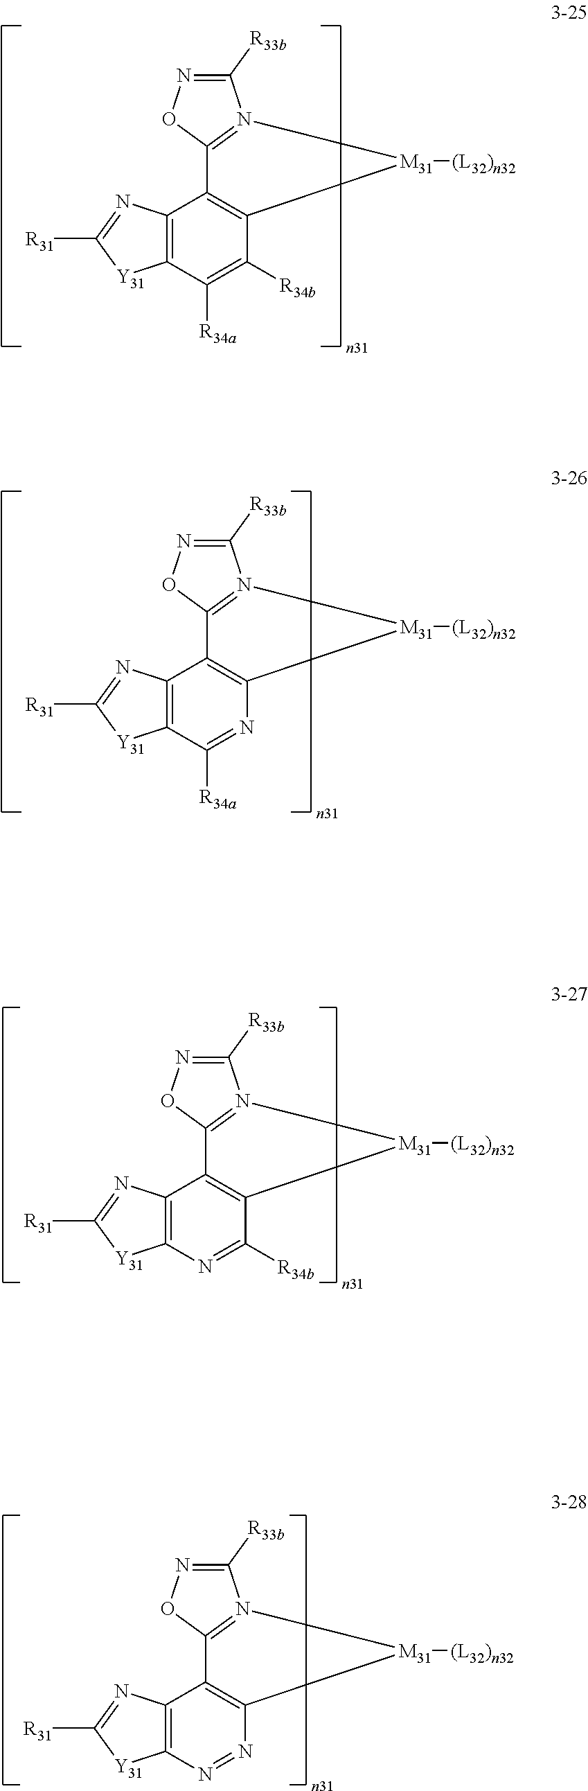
C1([R33b])=NOC2=N1[M31]([(L32)n32])C1=C2C2=C(C([R34a])=C1[R34b])[Y31]C([R31])=N2.C1([R33b])=NOC2=N1[M31]([(L32)n32])C1=C2C2=C(C([R34a])=N1)[Y31]C([R31])=N2.C1([R33b])=NOC2=N1[M31]([(L32)n32])C1=C2C2=C(N=C1[R34b])[Y31]C([R31])=N2.C1([R33b])=NOC2=N1[M31]([(L32)n32])C1=C2C2=C(N=N1)[Y31]C([R31])=N2
